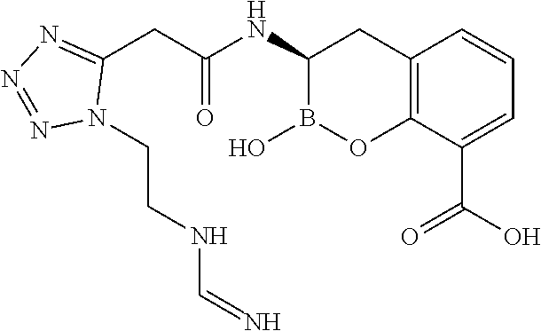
C(C(NC1B(O)OC2=C(C1)C=CC=C2C(=O)O)=O)C1=NN=NN1CCNC=N
